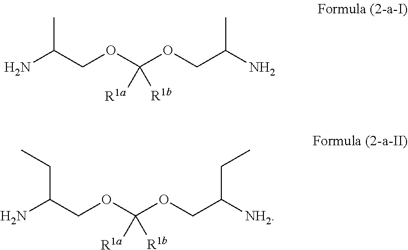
NC(COC(OCC(N)C)([R1a])[R1b])C.NC(COC(OCC([NH2])CC)([R1a])[R1b])CC
